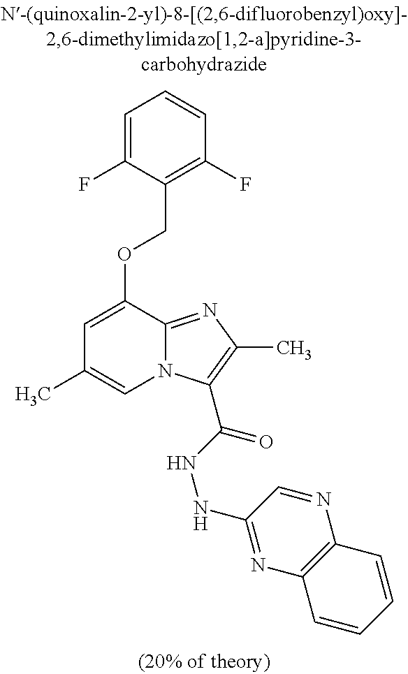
C1=C(F)C(COC2=CC(C)=CN3C2=NC(C)=C3C(NNC2=NC3=C(N=C2)C=CC=C3)=O)=C(F)C=C1
